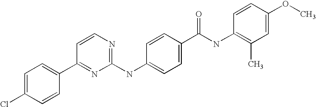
C1=C(Cl)C=CC(C2=NC(NC3=CC=C(C(NC4=C(C)C=C(OC)C=C4)=O)C=C3)=NC=C2)=C1
